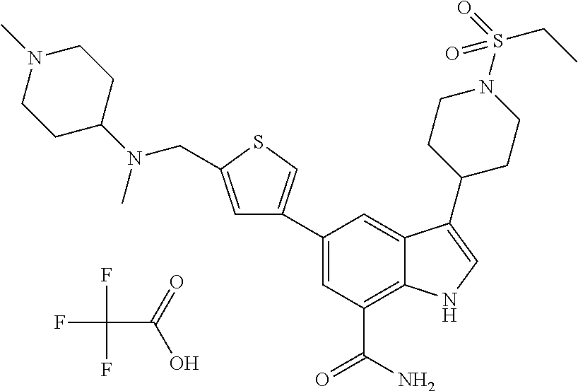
FC(C(=O)O)(F)F.C1N(C)CCC(N(CC2=CC(C3=CC(C(N)=O)=C4C(=C3)C(C3CCN(S(=O)(CC)=O)CC3)=CN4)=CS2)C)C1
